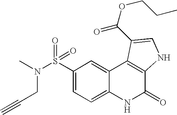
N(S(C1=CC=C2C(=C1)C1=C(C(=O)N2)NC=C1C(OCCC)=O)(=O)=O)(C)CC#C
